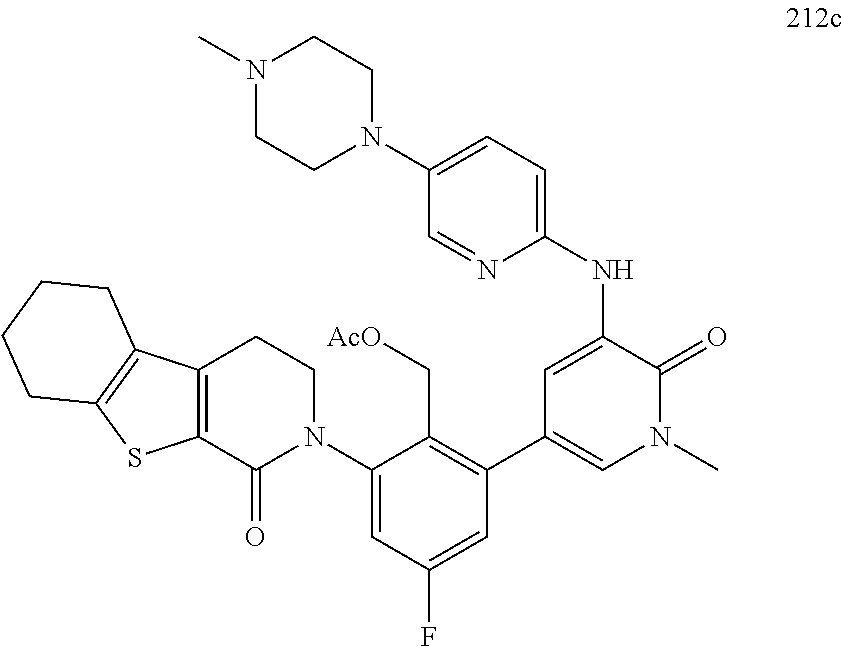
C12=C(C(=O)N(C3=CC(F)=CC(C4=CN(C)C(=O)C(NC5=CC=C(N6CCN(C)CC6)C=N5)=C4)=C3C[AcO])CC1)SC1=C2CCCC1
